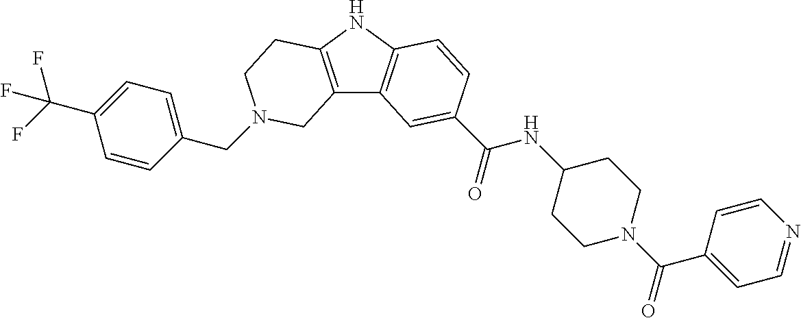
C(N1CCC2=C(C3=C(N2)C=CC(C(=O)NC2CCN(C(C4=CC=NC=C4)=O)CC2)=C3)C1)C1=CC=C(C(F)(F)F)C=C1
